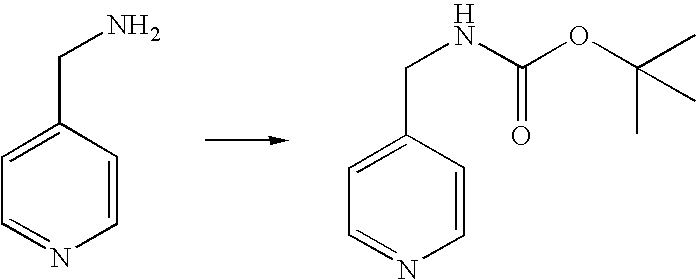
C1=CC(CN)=CC=N1.C1=CC(CNC(OC(C)(C)C)=O)=CC=N1
